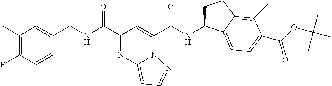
C1(C)=C(F)C=CC(CNC(C2=NC3=CC=NN3C(C(NC3CCC4=C(C)C(C(OC(C)(C)C)=O)=CC=C34)=O)=C2)=O)=C1
